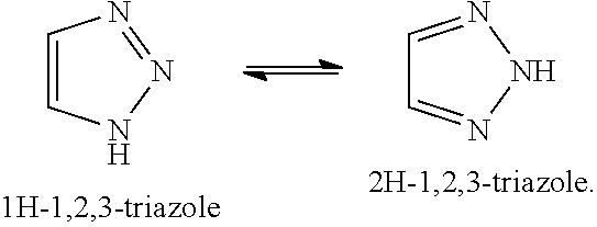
C1=CNN=N1.C1=NNN=C1
